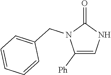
C1([Ph])=CNC(=O)N1CC1=CC=CC=C1
